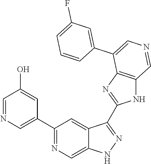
C1(C2=CN=CC(O)=C2)=NC=C2C(=C1)C(C1=NC3=C(N1)C=NC=C3C1=CC(F)=CC=C1)=NN2
